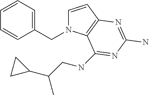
C1=CC2=C(N1CC1=CC=CC=C1)C(NCC(C1CC1)C)=NC(N)=N2
